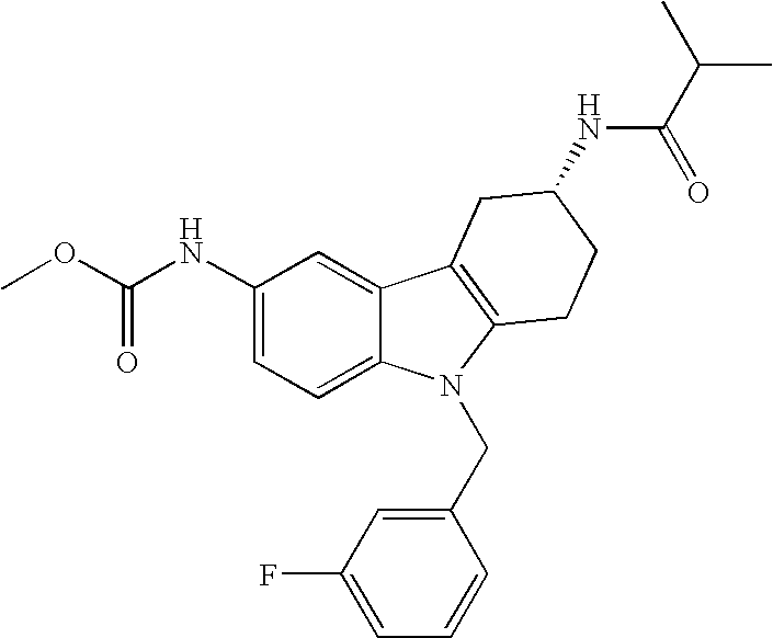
C1(NC(OC)=O)=CC=C2C(=C1)C1=C(N2CC2=CC(F)=CC=C2)CCC(NC(C(C)C)=O)C1
